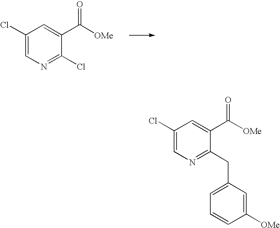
C1(Cl)=CN=C(Cl)C(C([OMe])=O)=C1.C1(Cl)=CN=C(CC2=CC=CC([OMe])=C2)C(C([OMe])=O)=C1
